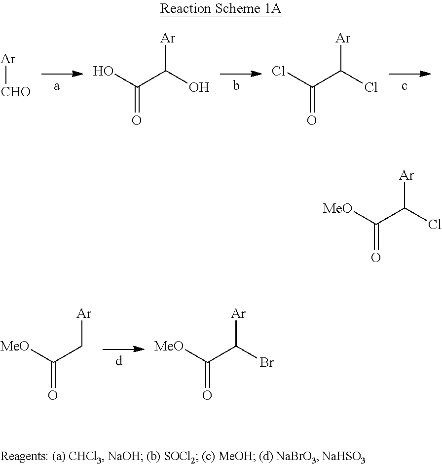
[Ar][CHO].OC(C(O)[Ar])=O.ClC(C(Cl)[Ar])=O.[MeO]C(C[Ar])=O.[MeO]C(C([Ar])Br)=O.[MeO]C(C(Cl)[Ar])=O
